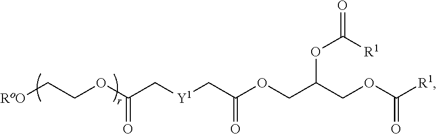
[Y1](CC(OCC(COC([R1])=O)OC(=O)[R1])=O)CC(OCC[RoO])=O
